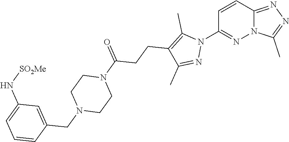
C1=CC2=NN=C(C)N2N=C1N1C(C)=C(CCC(N2CCN(CC3=CC(N[SO2Me])=CC=C3)CC2)=O)C(C)=N1
